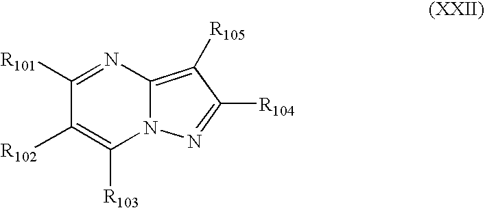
C12=C([R105])C([R104])=NN1C([R103])=C([R102])C([R101])=N2
